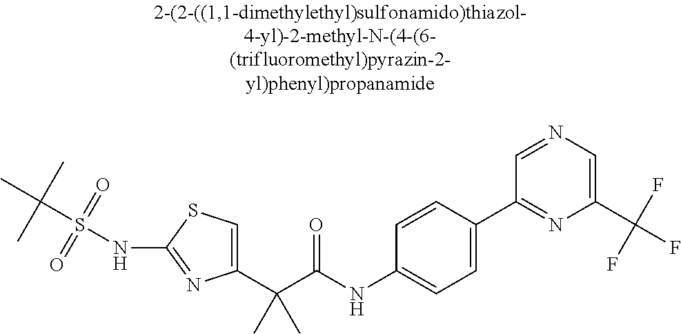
C1(C(C(NC2=CC=C(C3=NC(C(F)(F)F)=CN=C3)C=C2)=O)(C)C)=CSC(NS(C(C)(C)C)(=O)=O)=N1
